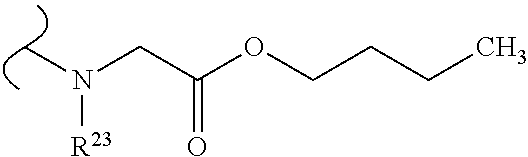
C(C(OCCCC)=O)N(C)[R23]
